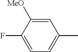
C1=C([MeO])C(F)=CC=C1C
